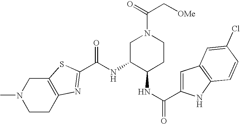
CN1CCC2=C(C1)SC(C(NC1C(NC(=O)C3=CC4=C(N3)C=CC(Cl)=C4)CCN(C(C[OMe])=O)C1)=O)=N2
